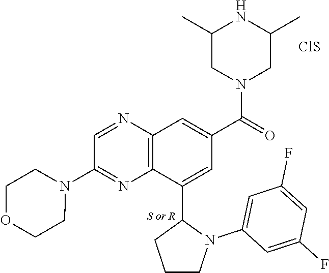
C1=NC2=C(N=C1N1CCOCC1)C(C1CCCN1C1=CC(F)=CC(F)=C1)=CC(C(=O)N1CC(C)NC(C)C1)=C2.[ClS]
